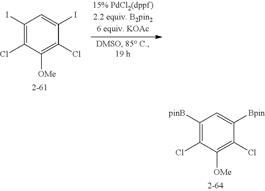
C1([pinB])=C(Cl)C([OMe])=C(Cl)C([Bpin])=C1.C1(I)=C(Cl)C([OMe])=C(Cl)C(I)=C1
